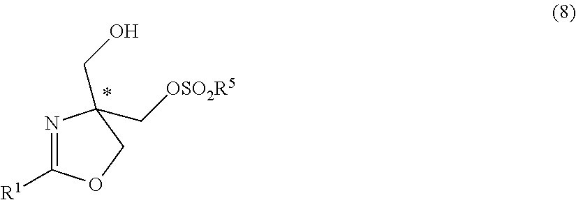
N1=C([R1])OCC1(C[OSO2R5])CO
